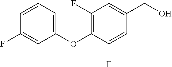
C1=CC=C(OC2=C(F)C=C(CO)C=C2F)C=C1F
